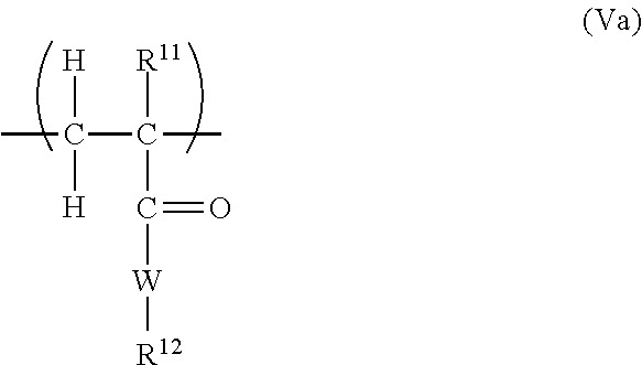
CC(C(C)([R11])C(=O)[W][R12])([H])[H]
